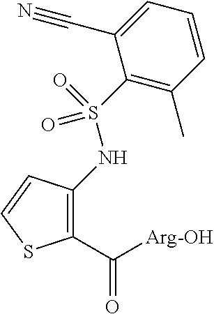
C1(C([Arg-OH])=O)=C(NS(=O)(=O)C2=C(C)C=CC=C2C#N)C=CS1
